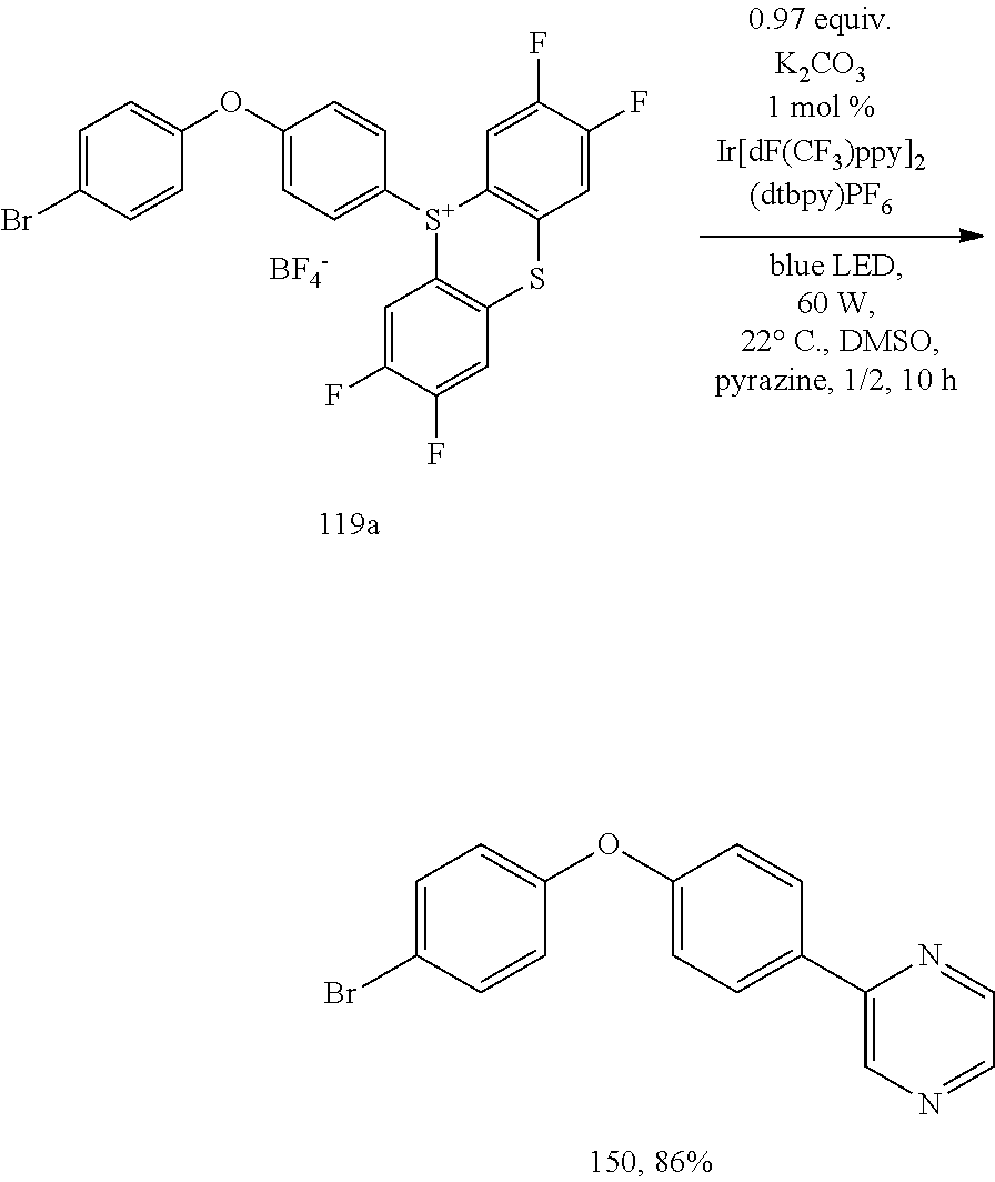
C1(OC2=CC=C(Br)C=C2)=CC=C(C2=CN=CC=N2)C=C1.[BF4-].C1=C(OC2=CC=C(Br)C=C2)C=CC([S+]2C3=C(C=C(F)C(F)=C3)SC3=C2C=C(F)C(F)=C3)=C1
